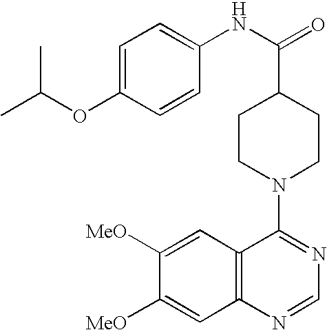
C1(NC(C2CCN(C3=NC=NC4=C3C=C([MeO])C([MeO])=C4)CC2)=O)=CC=C(OC(C)C)C=C1
